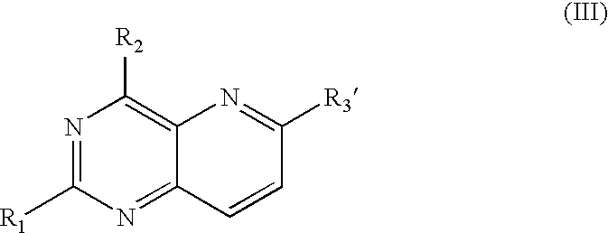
C12=C([R2])N=C([R1])N=C1C=CC([R3])=N2
